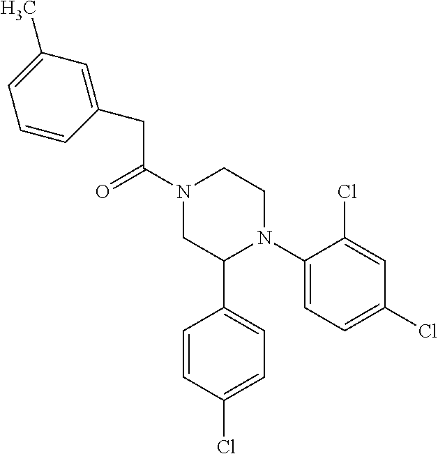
C(C(N1CC(C2=CC=C(Cl)C=C2)N(C2=CC=C(Cl)C=C2Cl)CC1)=O)C1=CC(C)=CC=C1
